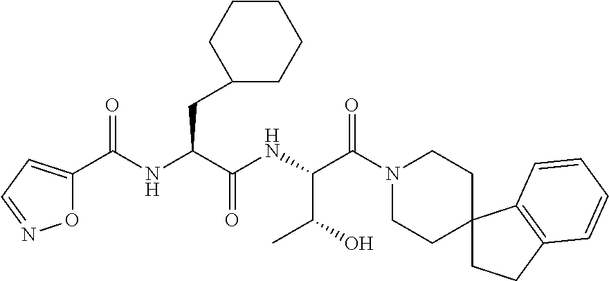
N(C(C(NC(C(N1CCC2(CC1)CCC1=C2C=CC=C1)=O)C(O)C)=O)CC1CCCCC1)C(C1=CC=NO1)=O
